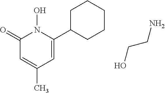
C1(=O)C=C(C)C=C(C2CCCCC2)N1O.OCCN
